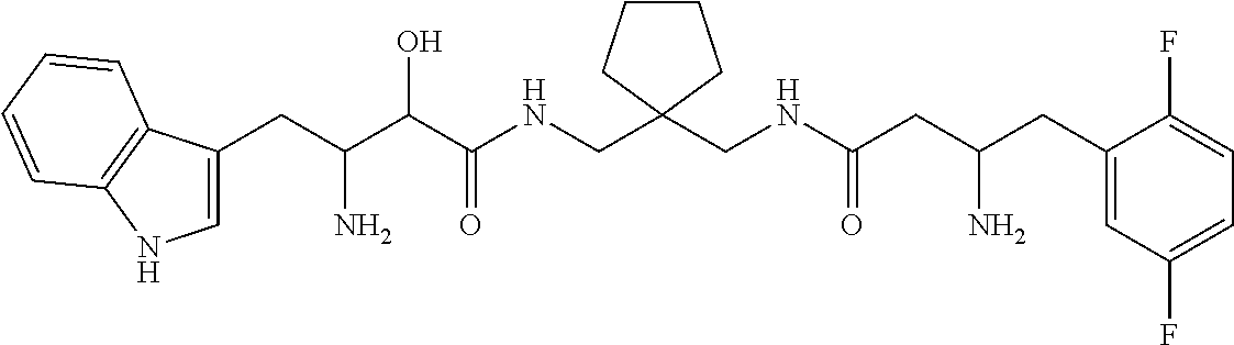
C(C(C(C(NCC1(CNC(CC(CC2=CC(F)=CC=C2F)N)=O)CCCC1)=O)O)N)C1=CNC2=C1C=CC=C2
